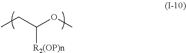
CCC(OC)[R2(OP)n]
